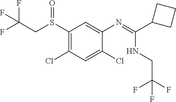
C(CS(=O)C1=C(Cl)C=C(Cl)C(N=C(C2CCC2)NCC(F)(F)F)=C1)(F)(F)F
